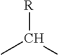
C(C)(C)[R]
